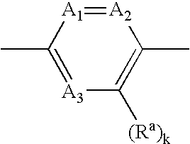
C1(C)=[A3]C([(Ra)k])=C(C)[A2]=[A1]1
